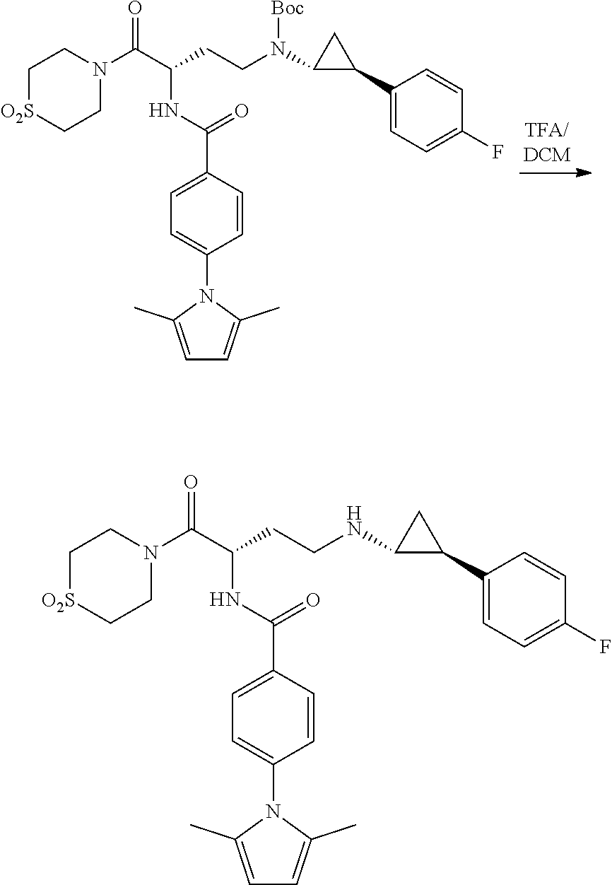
N(C(CCN([Boc])C1C(C2=CC=C(F)C=C2)C1)C(N1CC[O2S]CC1)=O)C(=O)C1=CC=C(N2C(C)=CC=C2C)C=C1.N(C(CCNC1C(C2=CC=C(F)C=C2)C1)C(N1CC[O2S]CC1)=O)C(=O)C1=CC=C(N2C(C)=CC=C2C)C=C1
